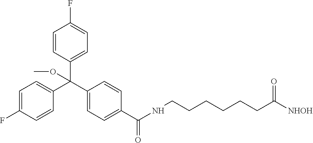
C1(F)=CC=C(C(C2=CC=C(C(NCCCCCCC([NHOH])=O)=O)C=C2)(C2=CC=C(F)C=C2)OC)C=C1
